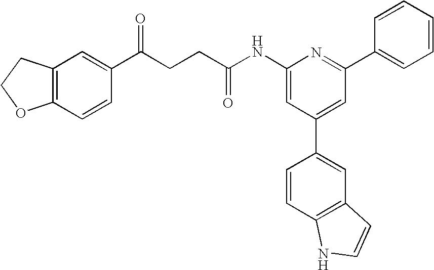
C1(NC(CCC(C2=CC3=C(C=C2)OCC3)=O)=O)=CC(C2=CC3=C(C=C2)NC=C3)=CC(C2=CC=CC=C2)=N1
